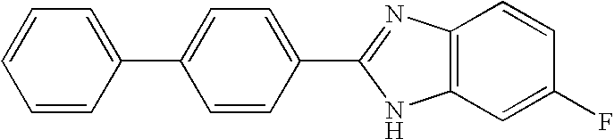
C1(C2=CC=CC=C2)=CC=C(C2=NC3=C(C=C(F)C=C3)N2)C=C1
